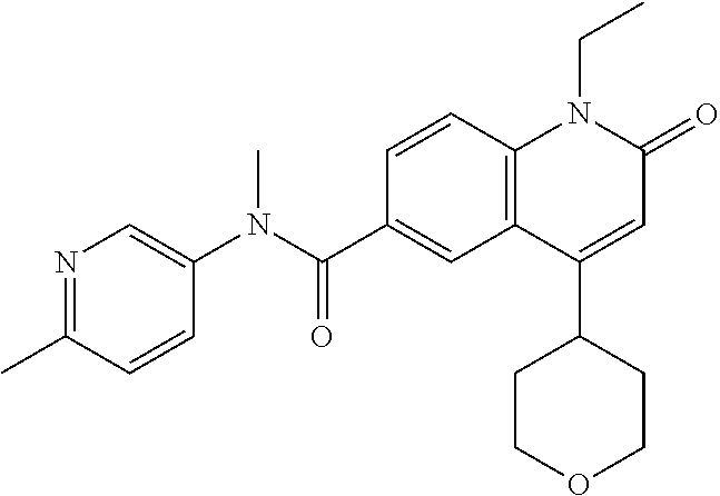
C1(N(C(C2=CC3=C(C=C2)N(CC)C(=O)C=C3C2CCOCC2)=O)C)=CN=C(C)C=C1
